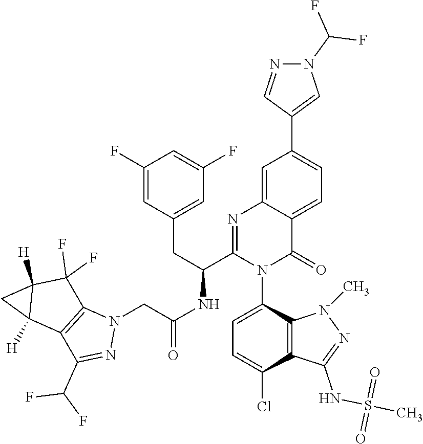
C1=C(N2C(=O)C3=CC=C(C4=CN(C(F)F)N=C4)C=C3N=C2C(NC(CN2C3=C(C(C(F)F)=N2)C2([H])C([H])(C3(F)F)C2)=O)CC2=CC(F)=CC(F)=C2)C2=C(C(Cl)=C1)C(NS(C)(=O)=O)=NN2C
